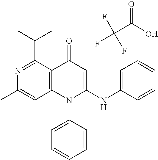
FC(C(O)=O)(F)F.C1=C(C)N=C(C(C)C)C2=C1N(C1=CC=CC=C1)C(NC1=CC=CC=C1)=CC2=O
